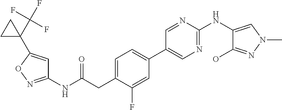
C1(NC(=O)CC2=CC=C(C3=CN=C(NC4=CN(C)N=C4O)N=C3)C=C2F)=NOC(C2(C(F)(F)F)CC2)=C1
